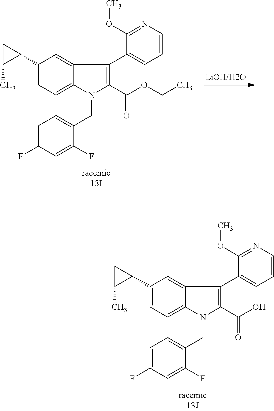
C1(C2=CC=C3C(=C2)C(C2=CC=CN=C2OC)=C(C(OCC)=O)N3CC2=CC=C(F)C=C2F)C(C)C1.C1(C2=CC=C3C(=C2)C(C2=CC=CN=C2OC)=C(C(O)=O)N3CC2=CC=C(F)C=C2F)C(C)C1
